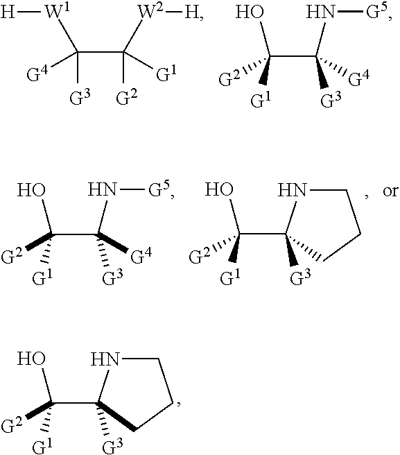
[G3]C([G4])(C([G2])([G1])[W2][H])[W1][H].[G1]C([G2])(C([G3])([G4])N[G5])O.[G1]C([G2])(C([G3])([G4])N[G5])O.[G1]C([G2])(O)C1([G3])NCCC1.[G1]C([G2])(O)C1([G3])NCCC1
